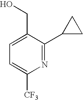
N1=C(C2CC2)C(CO)=CC=C1[CF3]
